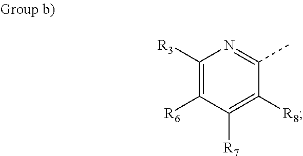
C1([R3])=C([R6])C([R7])=C([R8])C(C)=N1
